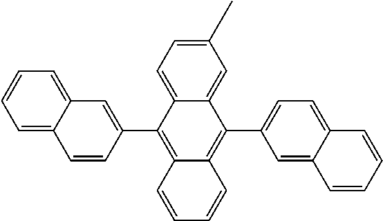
C12=CC=C(C)C=C1C(C1=CC=C3C(=C1)C=CC=C3)=C1C(=C2C2=CC3=CC=CC=C3C=C2)C=CC=C1
